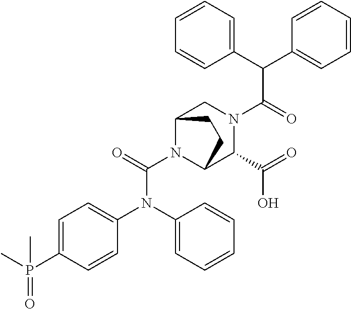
C1(C(C2=CC=CC=C2)C(=O)N2CC3N(C(=O)N(C4=CC=C(P(C)(=O)C)C=C4)C4=CC=CC=C4)C(C2C(=O)O)CC3)=CC=CC=C1
